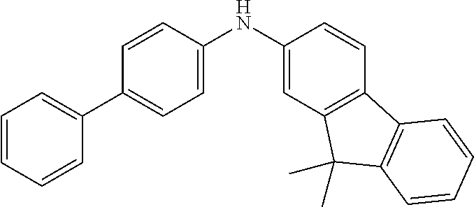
C1=CC=CC(C2=CC=C(NC3=CC4=C(C=C3)C3=C(C4(C)C)C=CC=C3)C=C2)=C1
